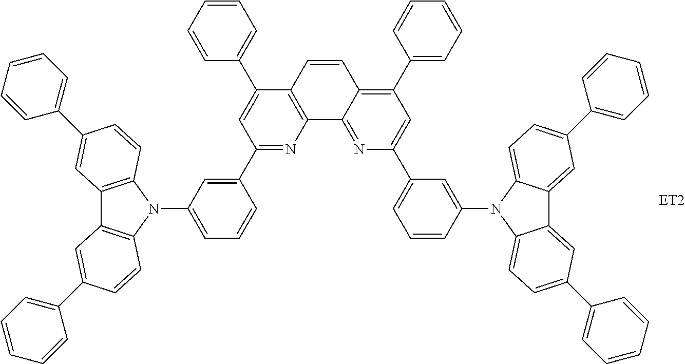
C1(C2=CC(N3C4=C(C5=C3C=CC(C3=CC=CC=C3)=C5)C=C(C3=CC=CC=C3)C=C4)=CC=C2)=NC2=C(C(C3=CC=CC=C3)=C1)C=CC1=C(C3=CC=CC=C3)C=C(C3=CC=CC(N4C5=CC=C(C6=CC=CC=C6)C=C5C5=CC(C6=CC=CC=C6)=CC=C54)=C3)N=C21
